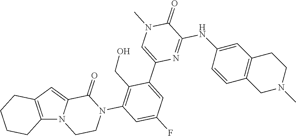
C12=C(C=C3N1CCN(C1=C(CO)C(C4=CN(C)C(=O)C(NC5=CC6=C(C=C5)CN(C)CC6)=N4)=CC(F)=C1)C3=O)CCCC2
